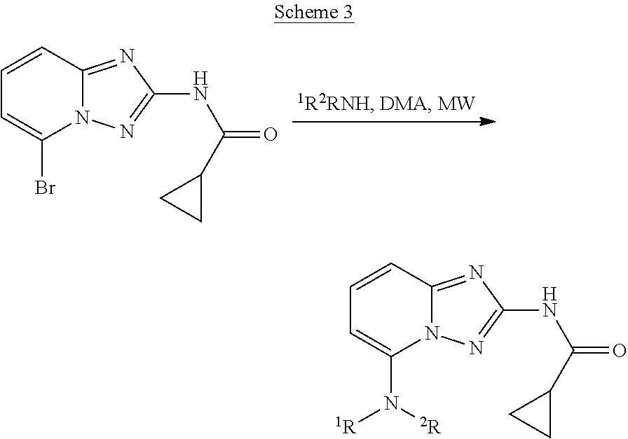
C1=CC2=NC(NC(C3CC3)=O)=NN2C(Br)=C1.C1=CC2=NC(NC(C3CC3)=O)=NN2C(N([2R])[1R])=C1
